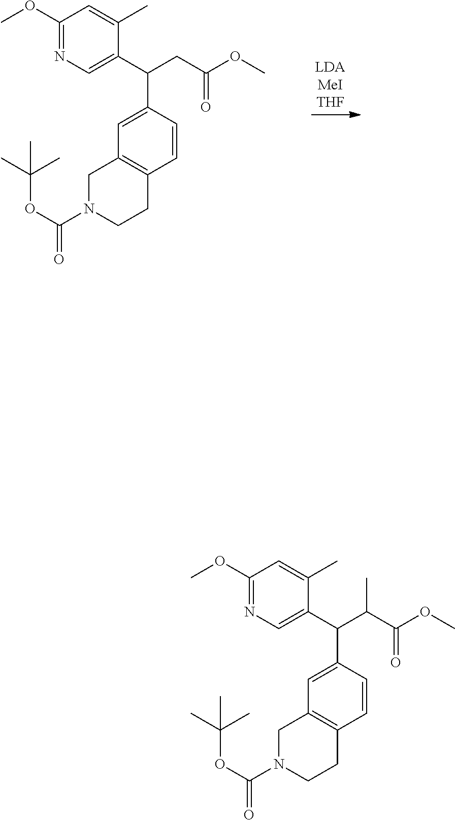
CC(C)(C)OC(=O)N1CCC2=C(C1)C=C(C(C1=CN=C(OC)C=C1C)CC(OC)=O)C=C2.CC(C)(C)OC(=O)N1CCC2=C(C1)C=C(C(C1=CN=C(OC)C=C1C)C(C(OC)=O)C)C=C2
